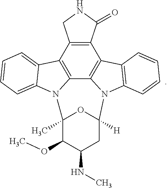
C12=C(C(=O)NC1)C1=C3C4=C2C2=CC=CC=C2N4C2(C)C(OC)C(NC)CC([H])(N3C3=C1C=CC=C3)O2
